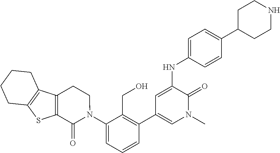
N(C1=CC(C2=C(CO)C(N3CCC4=C(C3=O)SC3=C4CCCC3)=CC=C2)=CN(C)C1=O)C1=CC=C(C2CCNCC2)C=C1
